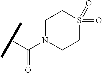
C(C(C)C)(=O)N1CCS(=O)(=O)CC1
